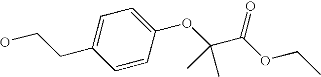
OCCC1=CC=C(OC(C(OCC)=O)(C)C)C=C1
